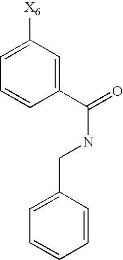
C1=C([X6])C=C(C(=O)NCC2=CC=CC=C2)C=C1
